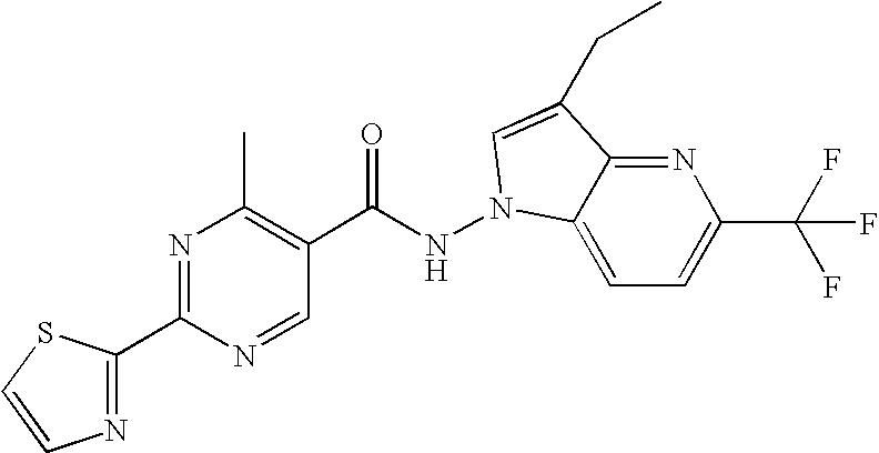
N1=C2C(=CC=C1C(F)(F)F)N(NC(C1=C(C)N=C(C3=NC=CS3)N=C1)=O)C=C2CC
